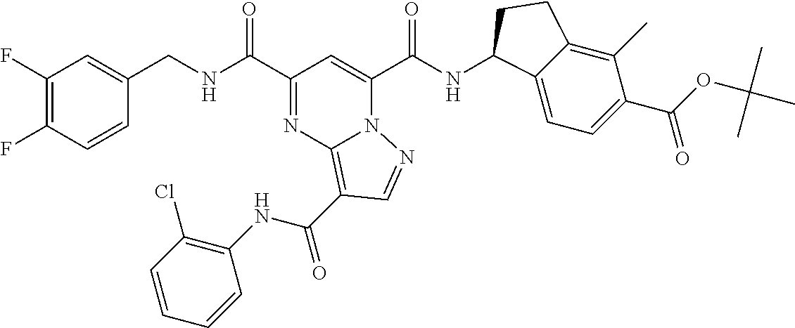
C1(F)=C(F)C=CC(CNC(C2=NC3=C(C(NC4=C(Cl)C=CC=C4)=O)C=NN3C(C(NC3C4=CC=C(C(=O)OC(C)(C)C)C(C)=C4CC3)=O)=C2)=O)=C1
